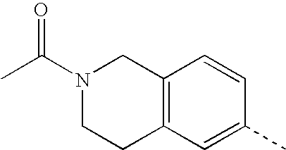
C12=C(C=C(C)C=C1)CCN(C(C)=O)C2
